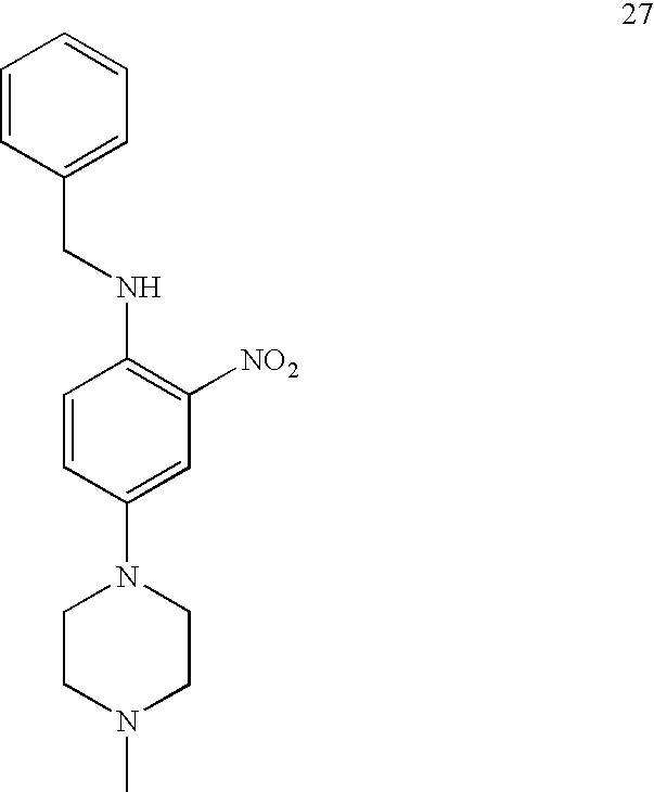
C1=CC(CNC2=C([NO2])C=C(N3CCN(C)CC3)C=C2)=CC=C1
